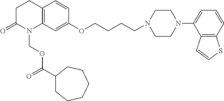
C12=C(C=C(OCCCCN3CCN(C4=CC=CC5=C4C=CS5)CC3)C=C1)N(COC(=O)C1CCCCCC1)C(=O)CC2
